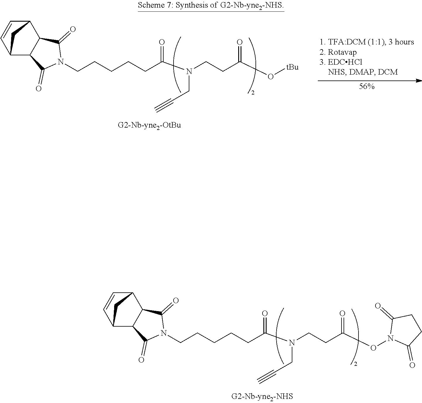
C1=CC2C3C(=O)N(CCCCCC(=O)N(CC#C)CCC(=O)ON4C(=O)CCC4=O)C(=O)C3C1C2.C1=CC2C3C(=O)N(CCCCCC(=O)N(CC#C)CCC(=O)O[tBu])C(=O)C3C1C2.[56%]
